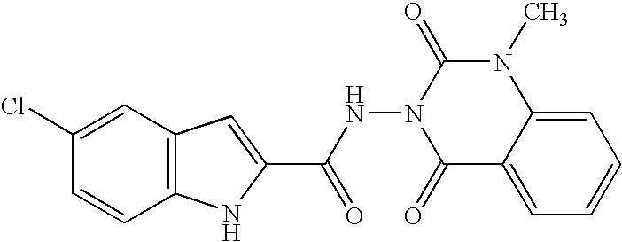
C12=C(C=C(Cl)C=C1)C=C(C(NN1C(=O)C3=CC=CC=C3N(C)C1=O)=O)N2
